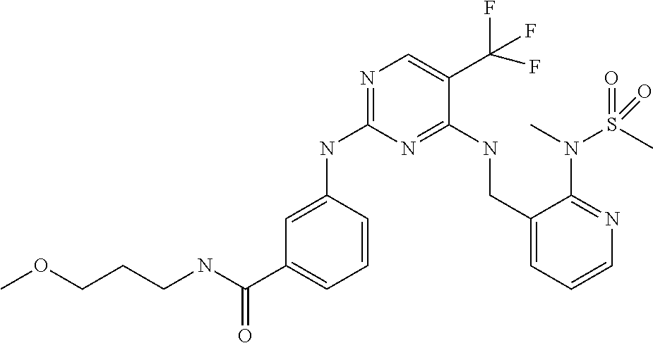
C1(NC2=NC=C(C(F)(F)F)C(NCC3=CC=CN=C3N(S(C)(=O)=O)C)=N2)=CC(C(NCCCOC)=O)=CC=C1
